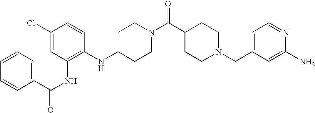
C1(NC2=C(NC(C3=CC=CC=C3)=O)C=C(Cl)C=C2)CCN(C(C2CCN(CC3=CC=NC(N)=C3)CC2)=O)CC1
